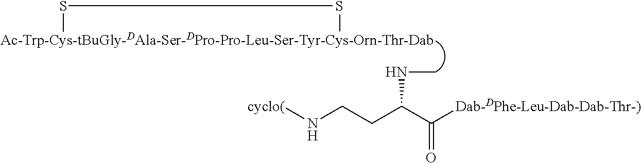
[Ac-Trp-Cys-tBuGly-DAla-Ser-DPro-Pro-Leu-Ser-Tyr-Cys-Orn-Thr-Dab]1SS1.N(CCC(C([Dab-DPhe-Leu-Dab-Dab-Thr-)])=O)NC)[cyclo(]
